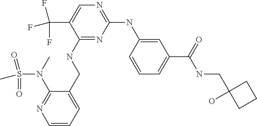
C1(NCC2=CC=CN=C2N(C)S(C)(=O)=O)=NC(NC2=CC(C(=O)NCC3(O)CCC3)=CC=C2)=NC=C1C(F)(F)F
